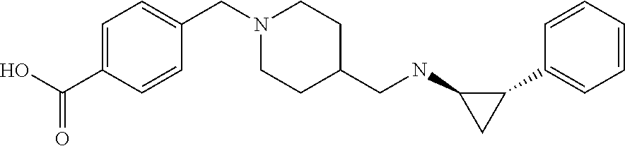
C1=C(C(O)=O)C=CC(CN2CCC(CNC3CC3C3=CC=CC=C3)CC2)=C1
